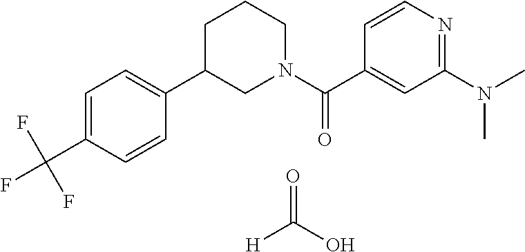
C1=CN=C(N(C)C)C=C1C(N1CCCC(C2=CC=C(C(F)(F)F)C=C2)C1)=O.[H]C(O)=O
